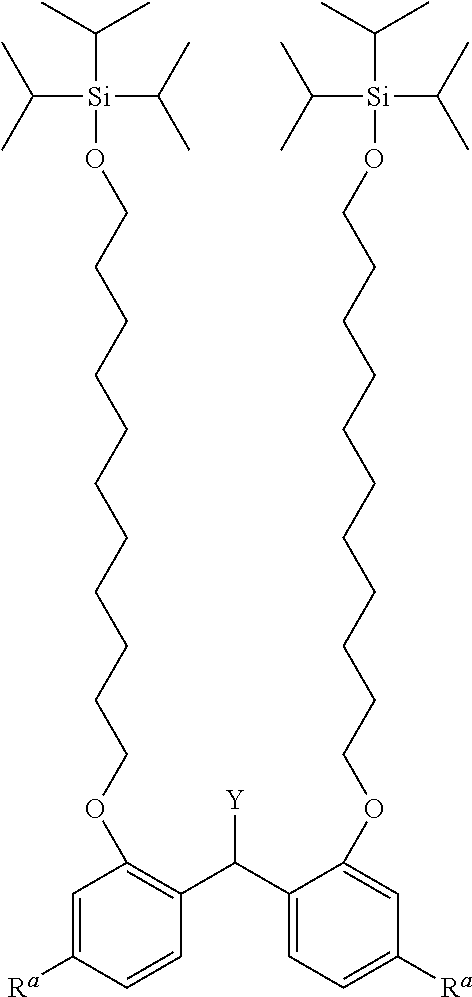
C1=CC(C(C2=CC=C([Ra])C=C2OCCCCCCCCCCCO[Si](C(C)C)(C(C)C)C(C)C)[Y])=C(OCCCCCCCCCCCO[Si](C(C)C)(C(C)C)C(C)C)C=C1[Ra]
